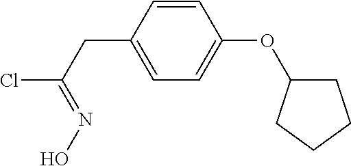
C1=CC(CC(Cl)=NO)=CC=C1OC1CCCC1
